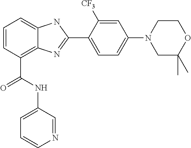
C1=CC(C(=O)NC2=CC=CN=C2)=C2C(=C1)NC(C1=CC=C(N3CC(C)(C)OCC3)C=C1[CF3])=N2
